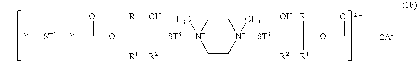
C1C[N+](C)([ST3]C(O)([R2])C([R])([R1])OC(=O)[Y][ST1][Y]C)CC[N+]1(C)[ST3]C(O)([R2])C([R])([R1])OC(=O)C
